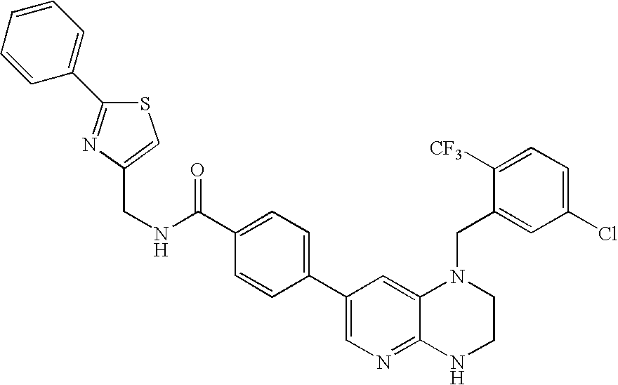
C1=C(C(NCC2=CSC(C3=CC=CC=C3)=N2)=O)C=CC(C2=CN=C3C(=C2)N(CC2=CC(Cl)=CC=C2[CF3])CCN3)=C1
